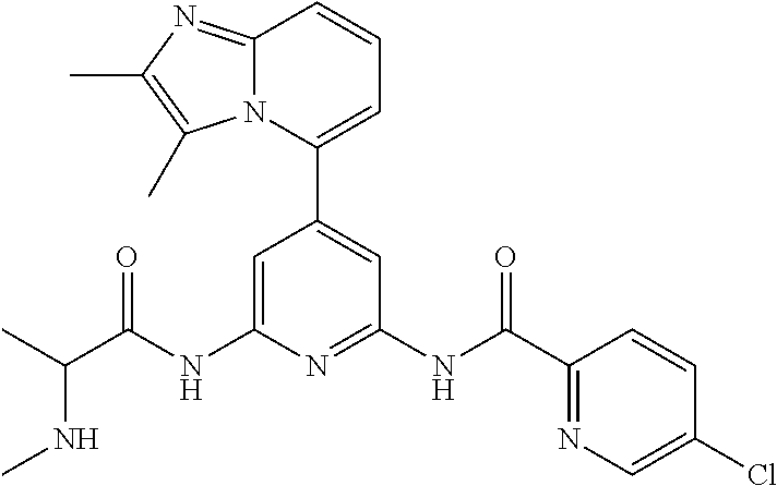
C1=C(NC(C(C)NC)=O)N=C(NC(C2=NC=C(Cl)C=C2)=O)C=C1C1=CC=CC2=NC(C)=C(C)N12
